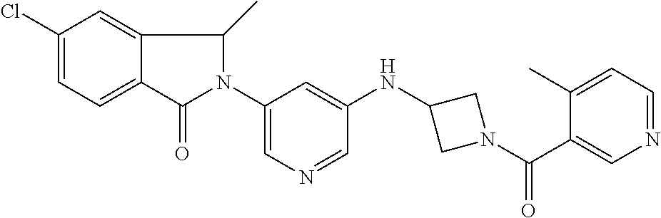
C1(Cl)=CC=C2C(=C1)C(C)N(C1=CN=CC(NC3CN(C(C4=CN=CC=C4C)=O)C3)=C1)C2=O
